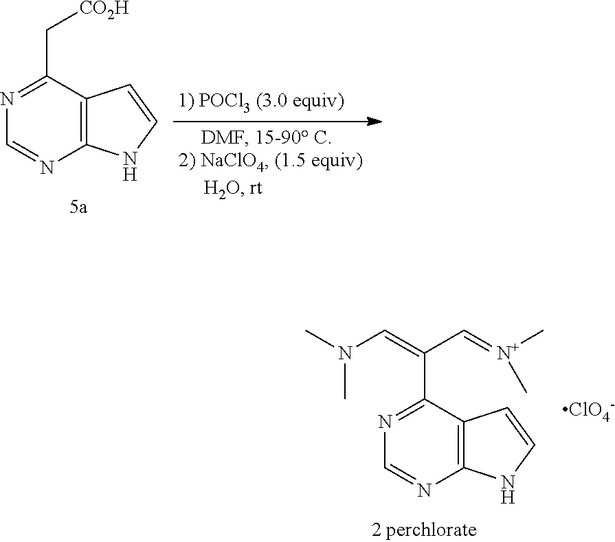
N1=C(C[CO2H])C2=C(N=C1)NC=C2.N1=C(C(C=[N+](C)C)=CN(C)C)C2=C(N=C1)NC=C2.[ClO4-]
